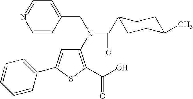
C1(N(CC2=CC=NC=C2)C(=O)C2CCC(C)CC2)=C(C(O)=O)SC(C2=CC=CC=C2)=C1
